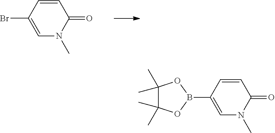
C1=CC(Br)=CN(C)C1=O.C1=CC(B2OC(C)(C)C(C)(C)O2)=CN(C)C1=O
